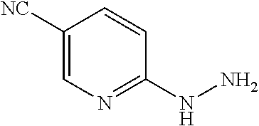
C1([NC])=CN=C(NN)C=C1
